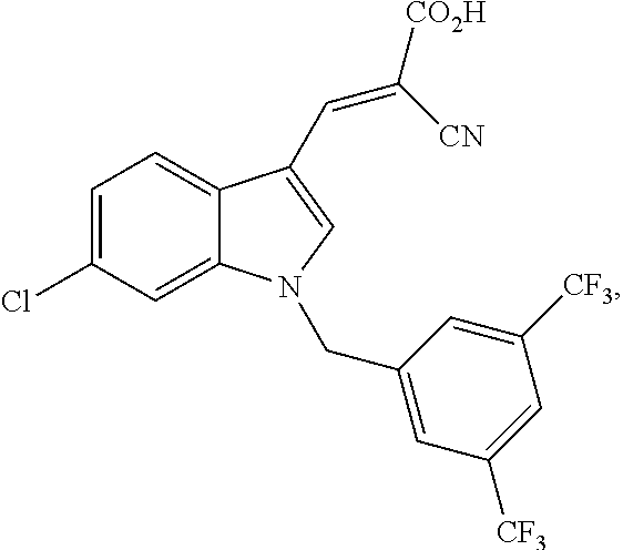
C1=C(Cl)C=C2C(=C1)C(C=C([CO2H])[CN])=CN2CC1=CC([CF3])=CC([CF3])=C1
